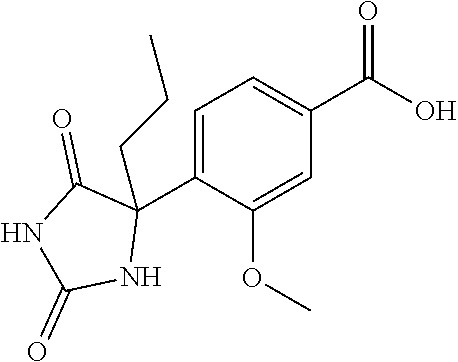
C1=C(C2(CCC)C(=O)NC(=O)N2)C(OC)=CC(C(O)=O)=C1
